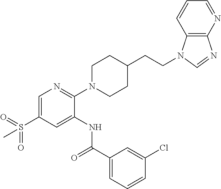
C1=C(S(=O)(=O)C)C=C(NC(C2=CC=CC(Cl)=C2)=O)C(N2CCC(CCN3C4=C(N=C3)N=CC=C4)CC2)=N1
